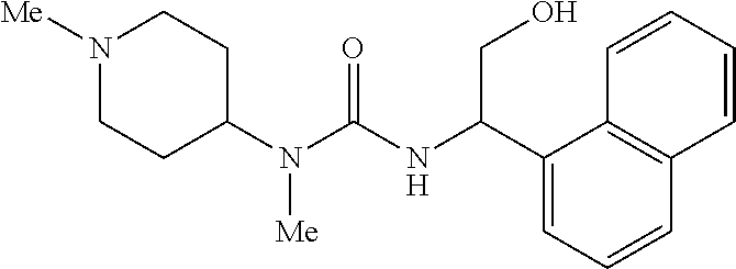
N1([Me])CCC(N(C(NC(C2=CC=CC3=C2C=CC=C3)CO)=O)[Me])CC1
